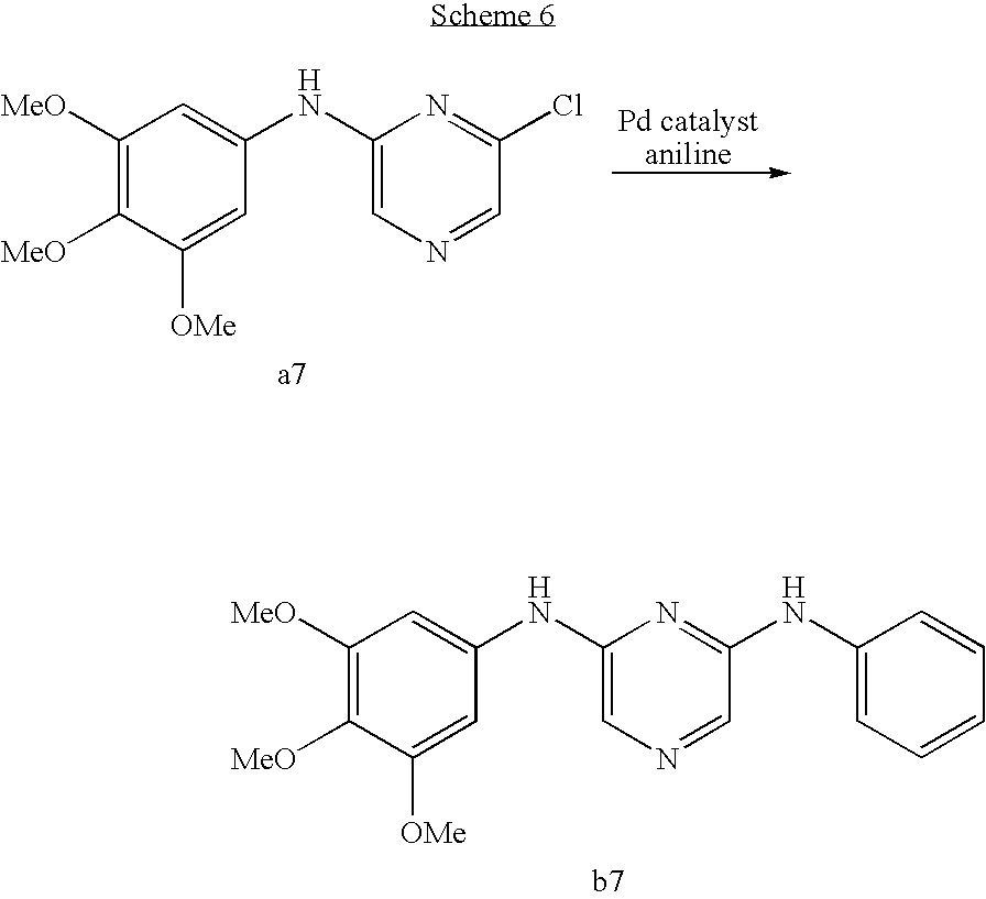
C1([MeO])=C([MeO])C([OMe])=CC(NC2=CN=CC(Cl)=N2)=C1.[Pd catalystaniline].C1([MeO])=C([MeO])C([OMe])=CC(NC2=CN=CC(NC3=CC=CC=C3)=N2)=C1
